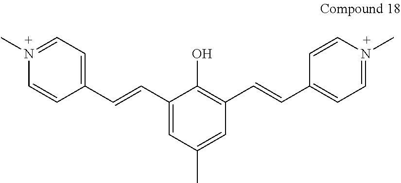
N1(C)=CC=C(C=CC2=CC(C)=CC(C=CC3=CC=N(C)C=C3)=C2O)C=C1
